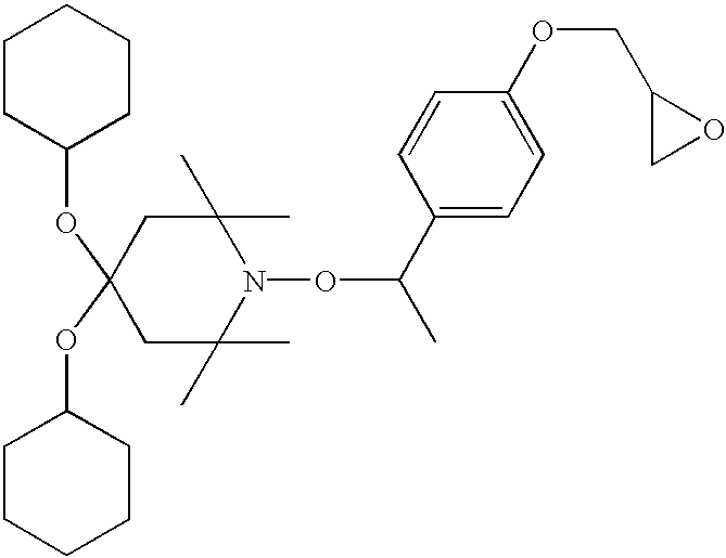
C1C(C)(C)N(OC(C)C2=CC=C(OCC3CO3)C=C2)C(C)(C)CC1(OC1CCCCC1)OC1CCCCC1
